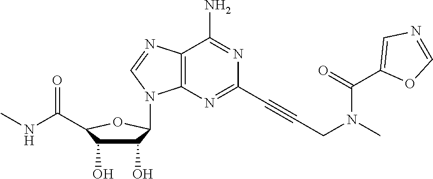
C1(O)C(O)C(C(NC)=O)OC1N1C2=C(C(N)=NC(C#CCN(C(=O)C3=CN=CO3)C)=N2)N=C1
